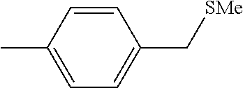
C1=CC(C)=CC=C1C[SMe]
